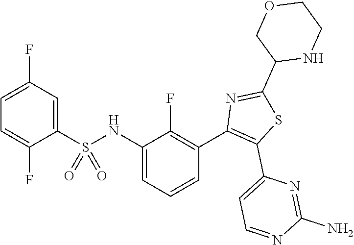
C1(NS(C2=CC(F)=CC=C2F)(=O)=O)=CC=CC(C2=C(C3=CC=NC(N)=N3)SC(C3NCCOC3)=N2)=C1F
